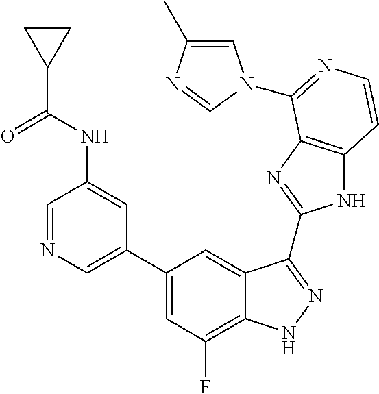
C1=C(C2=CC(F)=C3C(=C2)C(C2=NC4=C(N2)C=CN=C4N2C=C(C)N=C2)=NN3)C=C(NC(C2CC2)=O)C=N1
